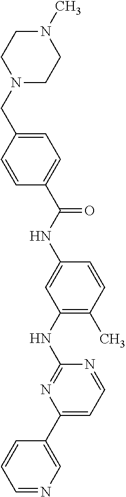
C1N(CC2=CC=C(C(NC3=CC(NC4=NC(C5=CN=CC=C5)=CC=N4)=C(C)C=C3)=O)C=C2)CCN(C)C1
